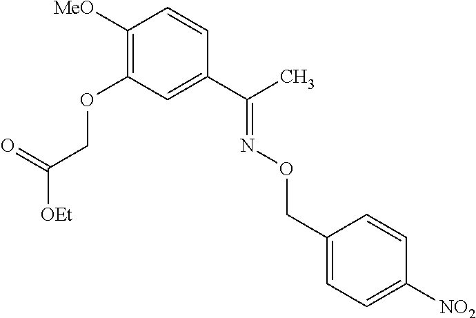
C1([MeO])=C(OCC([OEt])=O)C=C(C(C)=NOCC2=CC=C([NO2])C=C2)C=C1
